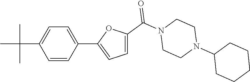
CC(C)(C)C1=CC=C(C2=CC=C(C(N3CCN(C4CCCCC4)CC3)=O)O2)C=C1
